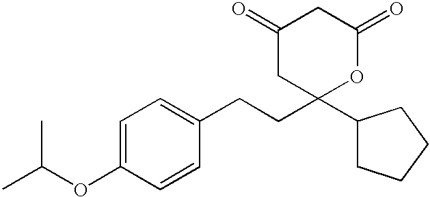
C1(=O)CC(C2CCCC2)(CCC2=CC=C(OC(C)C)C=C2)OC(=O)C1
